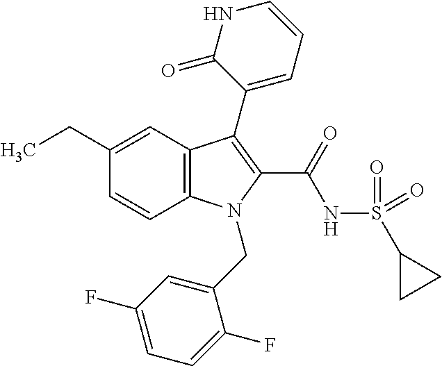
C1(CC)=CC2=C(C=C1)N(CC1=CC(F)=CC=C1F)C(C(NS(C1CC1)(=O)=O)=O)=C2C1=CC=CNC1=O
